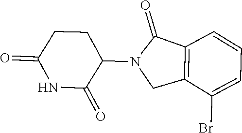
C1C(=O)NC(=O)C(N2CC3=C(C2=O)C=CC=C3Br)C1
